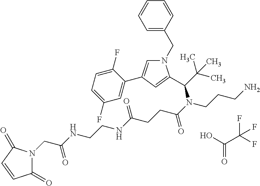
OC(=O)C(F)(F)F.C1=CC(CN2C=C(C3=CC(F)=CC=C3F)C=C2C(N(C(CCC(NCCNC(CN2C(=O)C=CC2=O)=O)=O)=O)CCCN)C(C)(C)C)=CC=C1
